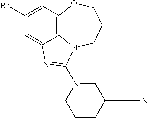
C1(Br)=CC2=C3C(=C1)N=C(N1CCCC(C#N)C1)N3CCCO2
